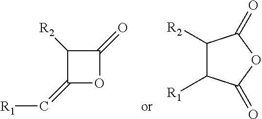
C1(=C[R1])OC(=O)C1[R2].C1([R2])C([R1])C(=O)OC1=O
